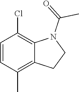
C1=CC(C)=C2C(=C1Cl)N(C(=O)C)CC2
